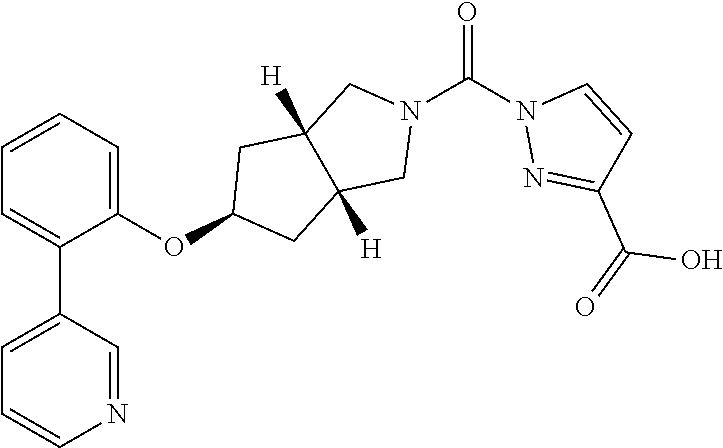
C1=CC=C(OC2CC3([H])C([H])(C2)CN(C(N2N=C(C(=O)O)C=C2)=O)C3)C(C2=CC=CN=C2)=C1
